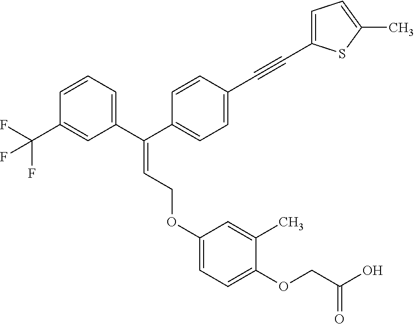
C(=C(C1=CC=CC(C(F)(F)F)=C1)C1=CC=C(C#CC2=CC=C(C)S2)C=C1)COC1=CC=C(OCC(O)=O)C(C)=C1
